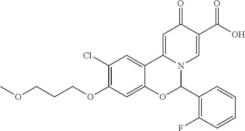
C1(Cl)=C(OCCCOC)C=C2C(=C1)C1=CC(=O)C(C(O)=O)=CN1C(C1=C(F)C=CC=C1)O2
